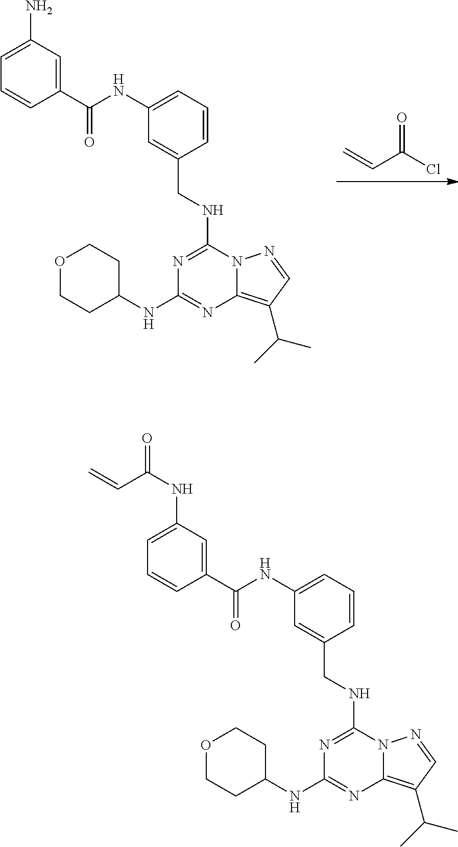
C=CC(Cl)=O.N1=C(NCC2=CC(NC(C3=CC(N)=CC=C3)=O)=CC=C2)N2C(=C(C(C)C)C=N2)N=C1NC1CCOCC1.N1=C(NCC2=CC(NC(C3=CC(NC(=O)C=C)=CC=C3)=O)=CC=C2)N2C(=C(C(C)C)C=N2)N=C1NC1CCOCC1
